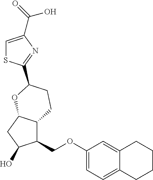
C1=C(C(O)=O)N=C(C2CCC3C(COC4=CC=C5C(=C4)CCCC5)C(O)CC3O2)S1
